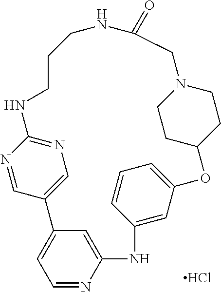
C1N2CCC(C1)OC1=CC=CC(=C1)NC1=CC(=CC=N1)C1=CN=C(N=C1)NCCCNC(=O)C2.Cl
